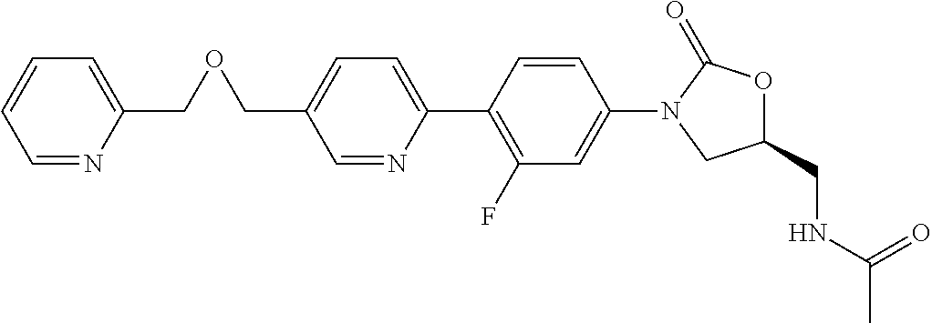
C1=C(C2=C(F)C=C(N3CC(CNC(C)=O)OC3=O)C=C2)N=CC(COCC2=CC=CC=N2)=C1
